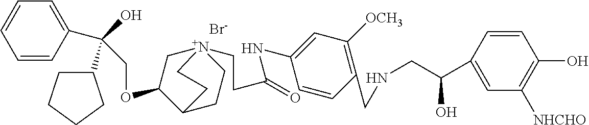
[Br-].C(OC1C[N+]2(CCC(NC3=CC([OCH3])=C(CNCC(O)C4=CC([NHCHO])=C(O)C=C4)C=C3)=O)CCC1CC2)C(O)(C1CCCC1)C1=CC=CC=C1
